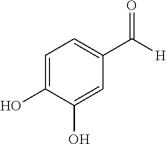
C1=C(C(=O)[H])C=C(O)C(O)=C1
